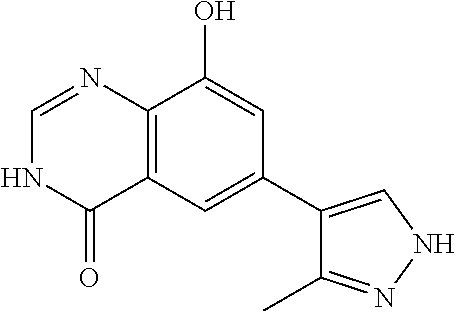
C12=C(C=C(C3=CNN=C3C)C=C1O)C(=O)NC=N2
